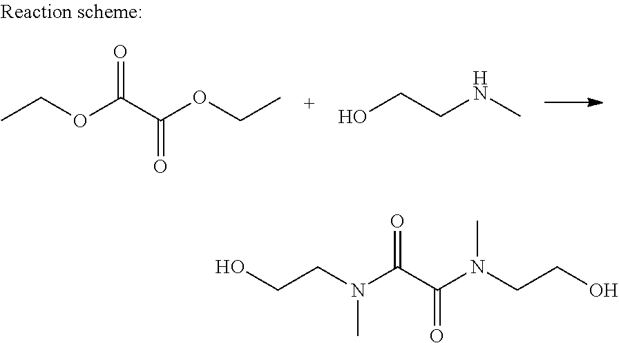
CCOC(C(OCC)=O)=O.OCCNC.OCCN(C(C(N(CCO)C)=O)=O)C
